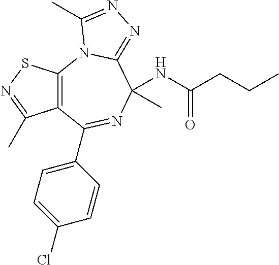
C12=C(N3C(=NN=C3C)C(C)(NC(CCC)=O)N=C1C1=CC=C(Cl)C=C1)SN=C2C
